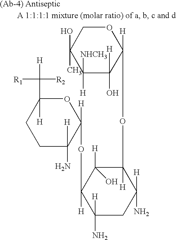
C1([H])([NHCH3])C([H])(O)C([H])(OC2([H])C([H])(O)C([H])(OC3([H])OC([H])(C([R1])([R2])[H])CCC3([H])N)C([H])(N)CC2([H])N)OCC1(O)C
